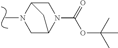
C1C2N(C(=O)OC(C)(C)C)CC(N1C)C2
